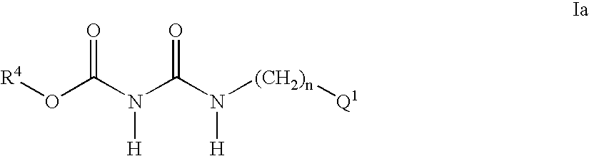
[R4]OC(N(C(N([(CH2)n][Q1])[H])=O)[H])=O
